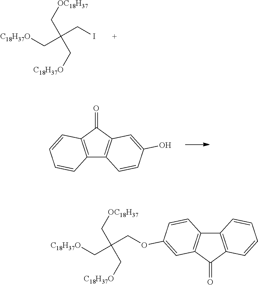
ICC(C[C18H37O])(C[OC18H37])C[C18H37O].C12=C(C(=O)C3=C1C=CC(O)=C3)C=CC=C2.C(C(C[C18H37O])(C[OC18H37])C[C18H37O])OC1=CC2=C(C3=C(C2=O)C=CC=C3)C=C1
